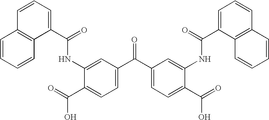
C1=CC=CC2=C1C=CC=C2C(=O)NC1=CC(C(C2=CC=C(C(O)=O)C(NC(=O)C3=CC=CC4=C3C=CC=C4)=C2)=O)=CC=C1C(=O)O
